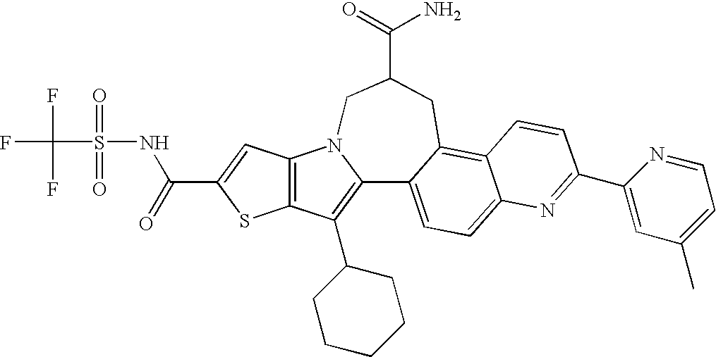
C12=C(C=C(C(NS(C(F)(F)F)(=O)=O)=O)S1)N1C(=C2C2CCCCC2)C2=CC=C3C(=C2CC(C(=O)N)C1)C=CC(C1=CC(C)=CC=N1)=N3
